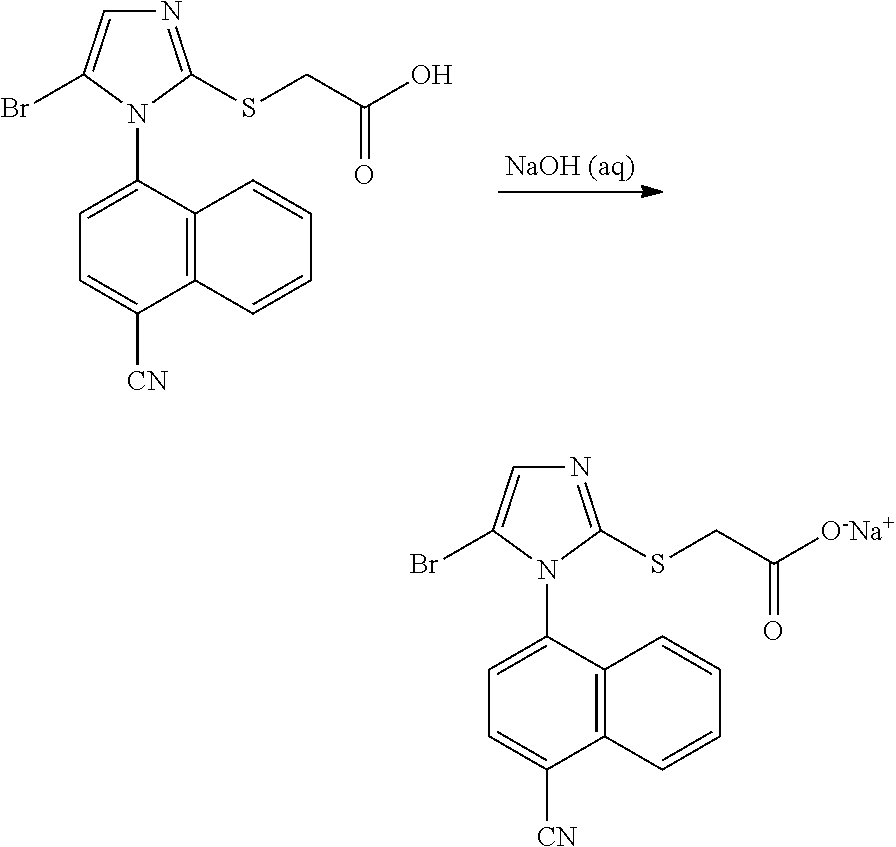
C1=C(N2C(SCC([O-Na+])=O)=NC=C2Br)C2=C(C([CN])=C1)C=CC=C2.C1=C(N2C(SCC(O)=O)=NC=C2Br)C2=C(C([CN])=C1)C=CC=C2
